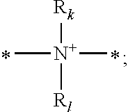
[Rk][N+]([Rl])(C)C
